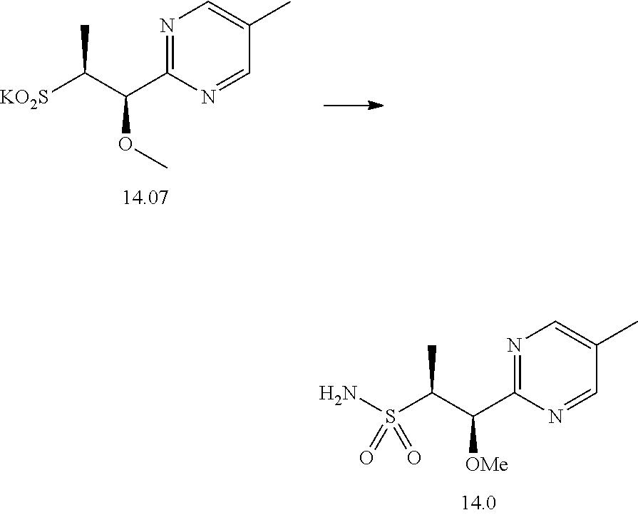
S(C(C(C1=NC=C(C)C=N1)[OMe])C)(N)(=O)=O.[KO2S]C(C(C1=NC=C(C)C=N1)OC)C
